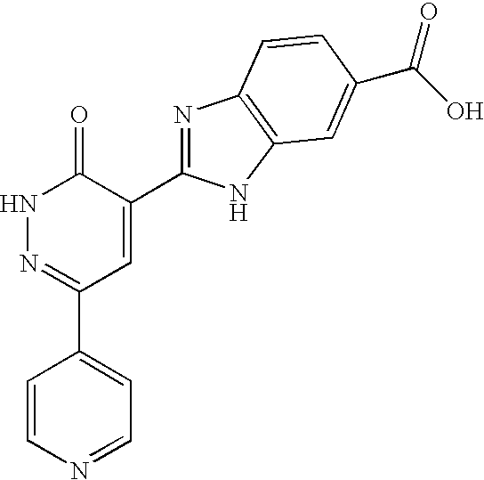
C1=CN=CC=C1C1=NNC(=O)C(C2=NC3=C(N2)C=C(C(=O)O)C=C3)=C1
